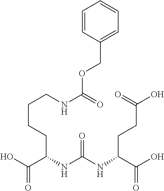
C1=CC(COC(=O)NCCCCC(C(=O)O)NC(=O)NC(C(O)=O)CCC(O)=O)=CC=C1
